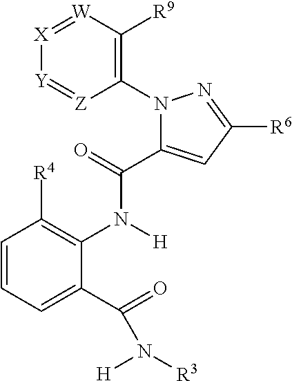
C1=CC=C(C(=O)N([H])[R3])C(N(C(C2=CC([R6])=NN2C2=C([R9])[W]=[X][Y]=[Z]2)=O)[H])=C1[R4]
